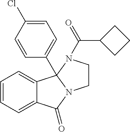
C12=CC=CC=C1C1(C3=CC=C(Cl)C=C3)N(C2=O)CCN1C(C1CCC1)=O
